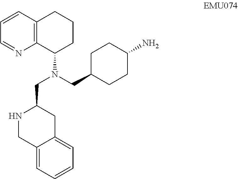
C12=C(C=CC=N1)CCCC2N(CC1CCC(N)CC1)CC1NCC2=CC=CC=C2C1
